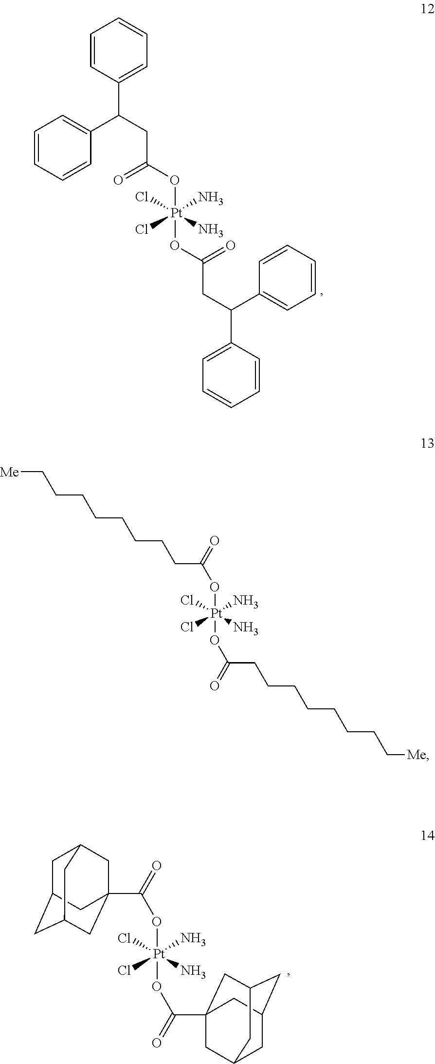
C1=CC(C(CC(O[Pt](OC(=O)CC(C2=CC=CC=C2)C2=CC=CC=C2)(N)(N)(Cl)Cl)=O)C2=CC=CC=C2)=CC=C1.O([Pt](OC(=O)C12CC3CC(CC(C1)C3)C2)(N)(N)(Cl)Cl)C(=O)C12CC3CC(CC(C1)C3)C2.[Pt](OC(=O)CCCCCCCC[Me])(N)(N)(Cl)(Cl)OC(=O)CCCCCCCC[Me]
